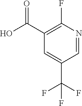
C1(C(=O)O)=C(F)N=CC(C(F)(F)F)=C1
